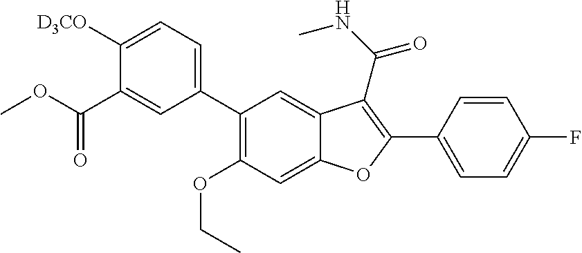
C12=CC(OCC)=C(C3=CC=C([D3CO])C(C(OC)=O)=C3)C=C1C(C(NC)=O)=C(C1=CC=C(F)C=C1)O2
